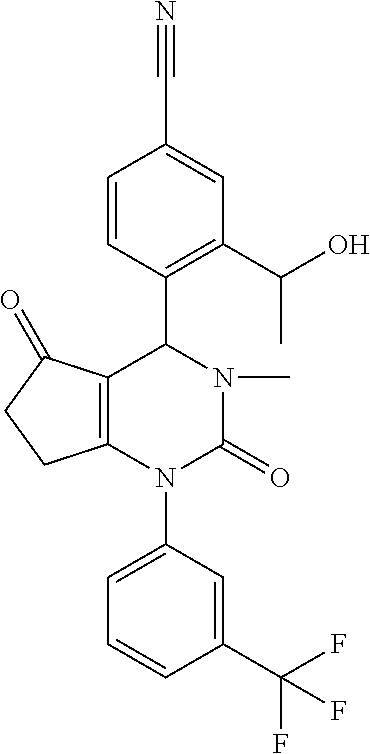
C1=CC(C2C3=C(N(C4=CC=CC(C(F)(F)F)=C4)C(=O)N2C)CCC3=O)=C(C(O)C)C=C1C#N
